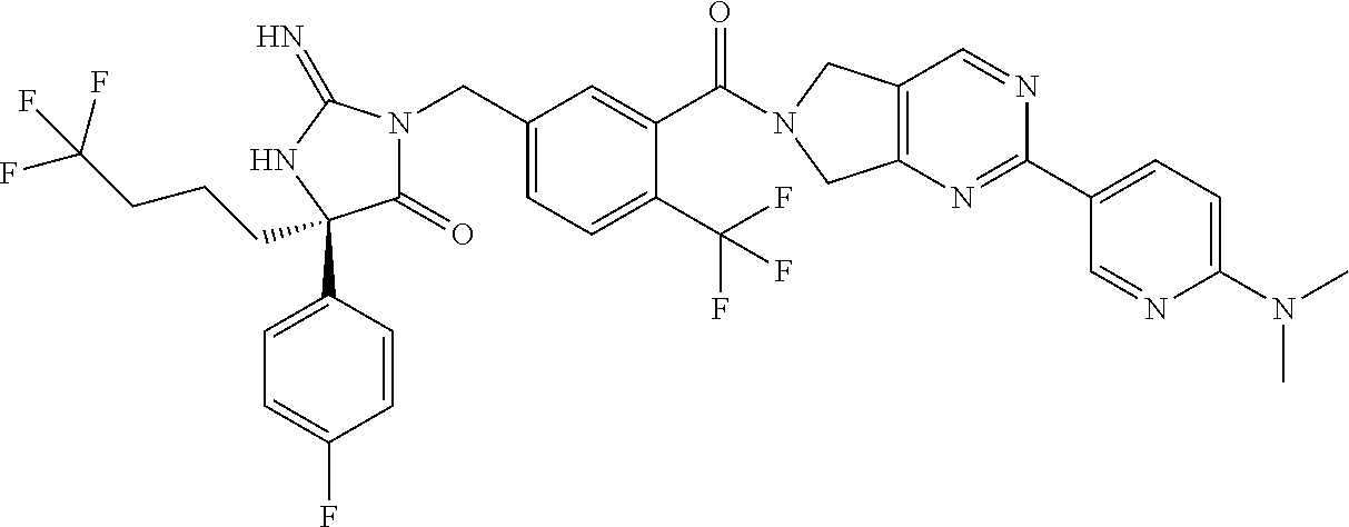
C(C1=CC=C(C(F)(F)F)C(C(=O)N2CC3=C(C2)N=C(C2=CC=C(N(C)C)N=C2)N=C3)=C1)N1C(=O)C(C2=CC=C(F)C=C2)(CCCC(F)(F)F)NC1=N
